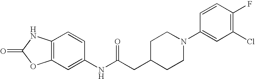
O=C1OC2=C(N1)C=CC(NC(CC1CCN(C3=CC(Cl)=C(F)C=C3)CC1)=O)=C2
